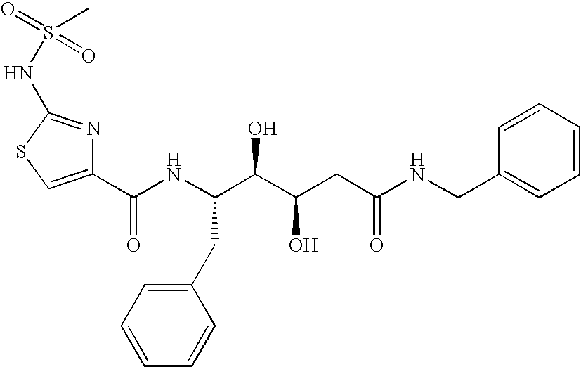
C1(C(NC(C(C(CC(NCC2=CC=CC=C2)=O)O)O)CC2=CC=CC=C2)=O)=CSC(NS(=O)(C)=O)=N1
